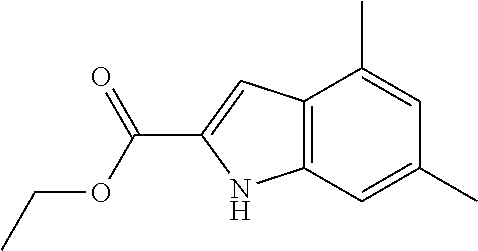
C12=C(C=C(C)C=C1C)NC(C(OCC)=O)=C2
